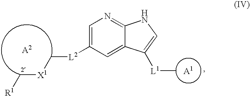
C1=C([L2]C[X1]C[R1])C=C2C(=N1)NC=C2[L1]C
